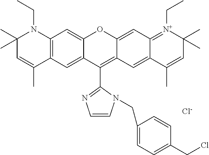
C12=CC3=C(C=C1C(C1=NC=CN1CC1=CC=C(CCl)C=C1)=C1C(=CC4=[N+](CC)C(C)(C)C=C(C)C4=C1)O2)C(C)=CC(C)(C)N3CC.[Cl-]
